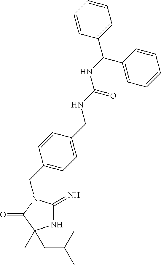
N1C(=N)N(CC2=CC=C(CNC(=O)NC(C3=CC=CC=C3)C3=CC=CC=C3)C=C2)C(=O)C1(C)CC(C)C
